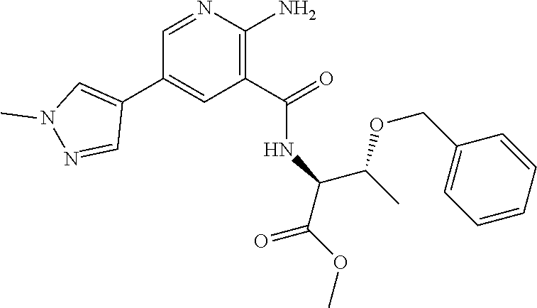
C1=NC(N)=C(C(=O)NC(C(OC)=O)C(OCC2=CC=CC=C2)C)C=C1C1=CN(C)N=C1
